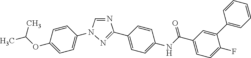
C1=CC(N2C=NC(C3=CC=C(NC(C4=CC=C(F)C(C5=CC=CC=C5)=C4)=O)C=C3)=N2)=CC=C1OC(C)C
